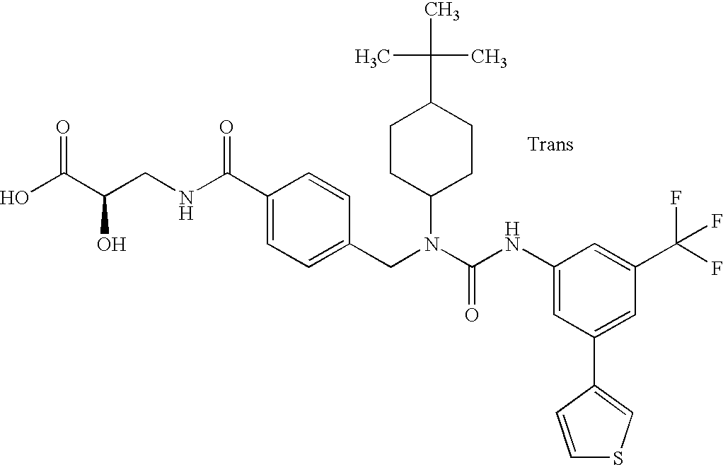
OC(C(CNC(C1=CC=C(CN(C(NC2=CC(C3=CSC=C3)=CC(C(F)(F)F)=C2)=O)C2CCC(C(C)(C)C)CC2)C=C1)=O)O)=O
